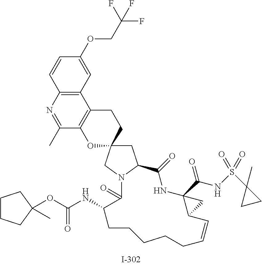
C1C2(CN3C1C(=O)NC1(C(NS(=O)(C4(C)CC4)=O)=O)C(C=CCCCCCC(NC(OC4(C)CCCC4)=O)C3=O)C1)CCC1=C(O2)C(C)=NC2=C1C=C(OCC(F)(F)F)C=C2
